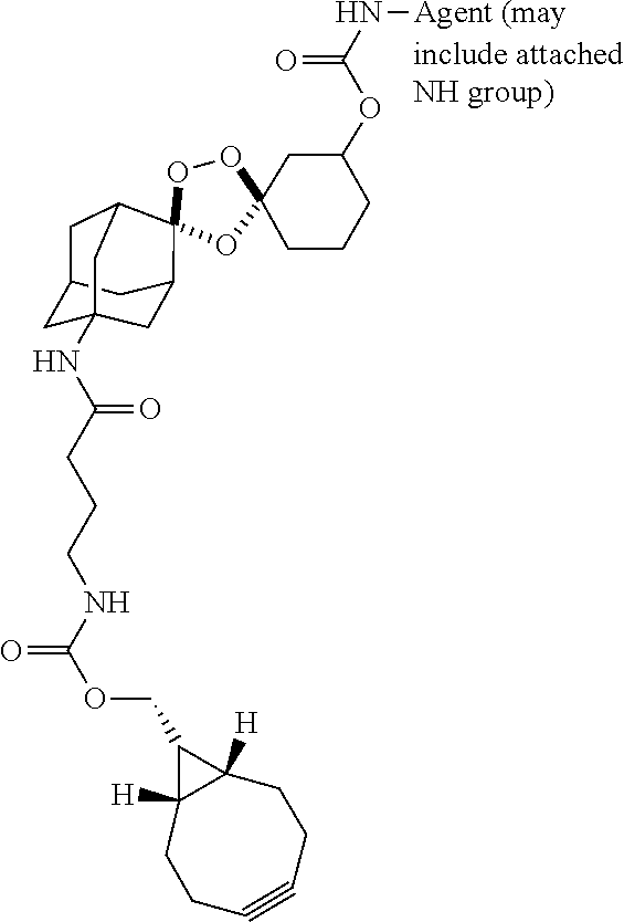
[Agent (may]NC(=O)OC1CC2(OOC3(C4CC5CC(NC(CCCNC(=O)OCC6C7([H])C6([H])CCC#CCC7)=O)(CC3C5)C4)O2)CCC1
